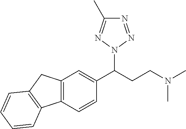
C12=C(C=CC(C(CCN(C)C)N3N=NC(C)=N3)=C1)C1=C(C2)C=CC=C1
